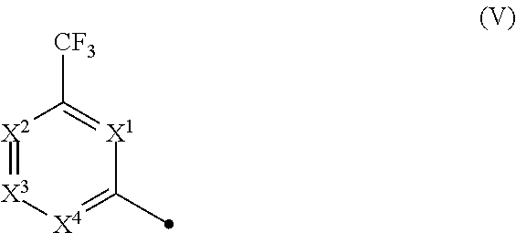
[X2]1=[X3][X4]=C(C)[X1]=C1[CF3]
